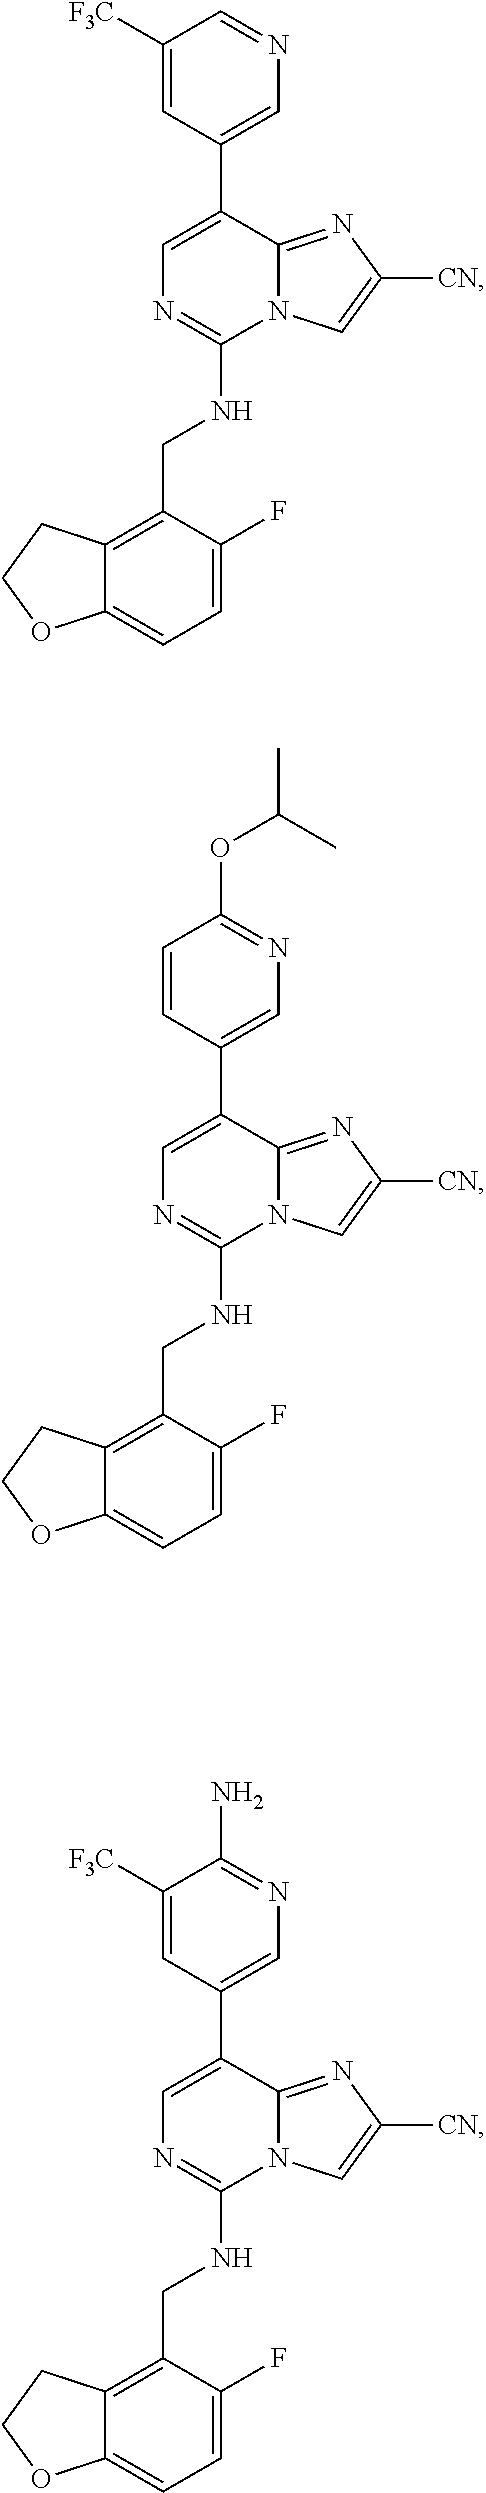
C1=C(C2=CN=CC([F3C])=C2)C2=NC([CN])=CN2C(NCC2=C3C(=CC=C2F)OCC3)=N1.C1=C(C2=CN=C(OC(C)C)C=C2)C2=NC([CN])=CN2C(NCC2=C3C(=CC=C2F)OCC3)=N1.C1=C(C2=CN=C(N)C([F3C])=C2)C2=NC([CN])=CN2C(NCC2=C3C(=CC=C2F)OCC3)=N1
